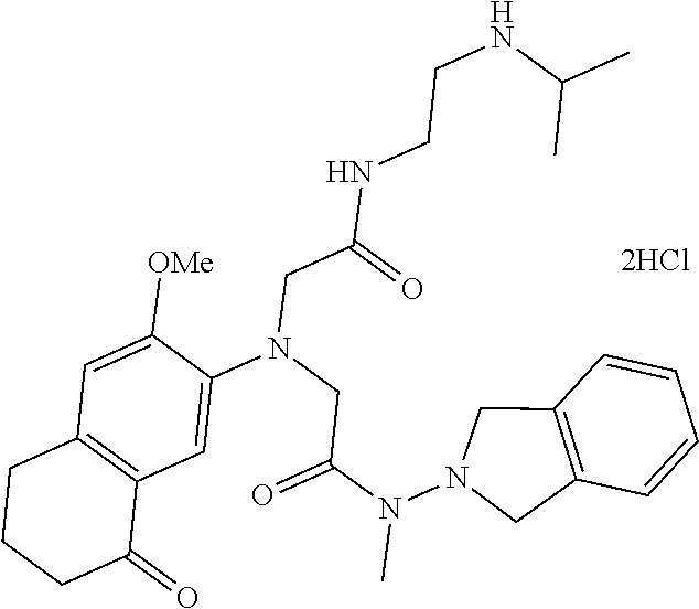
[2HCl].C12=C(C=C([OMe])C(N(CC(N(C)N3CC4=C(C3)C=CC=C4)=O)CC(=O)NCCNC(C)C)=C1)CCCC2=O
